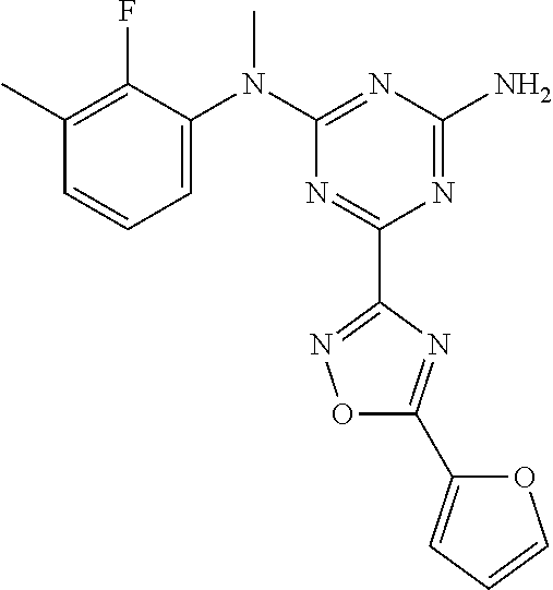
C1(C)=C(F)C(N(C2=NC(N)=NC(C3=NOC(C4=CC=CO4)=N3)=N2)C)=CC=C1
